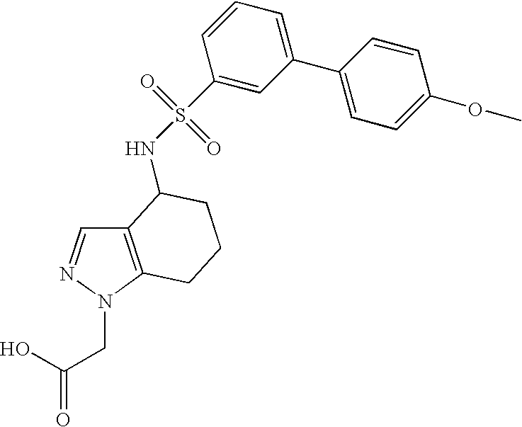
C12=C(N(CC(O)=O)N=C1)CCCC2NS(=O)(=O)C1=CC(C2=CC=C(OC)C=C2)=CC=C1
